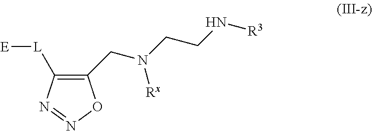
C1(CN(CCN[R3])[Rx])=C([L][E])N=NO1
